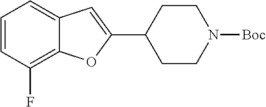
C1=CC(F)=C2C(=C1)C=C(C1CCN([Boc])CC1)O2
